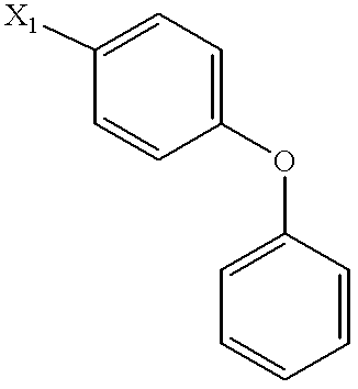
C1=C([X1])C=CC(OC2=CC=CC=C2)=C1
